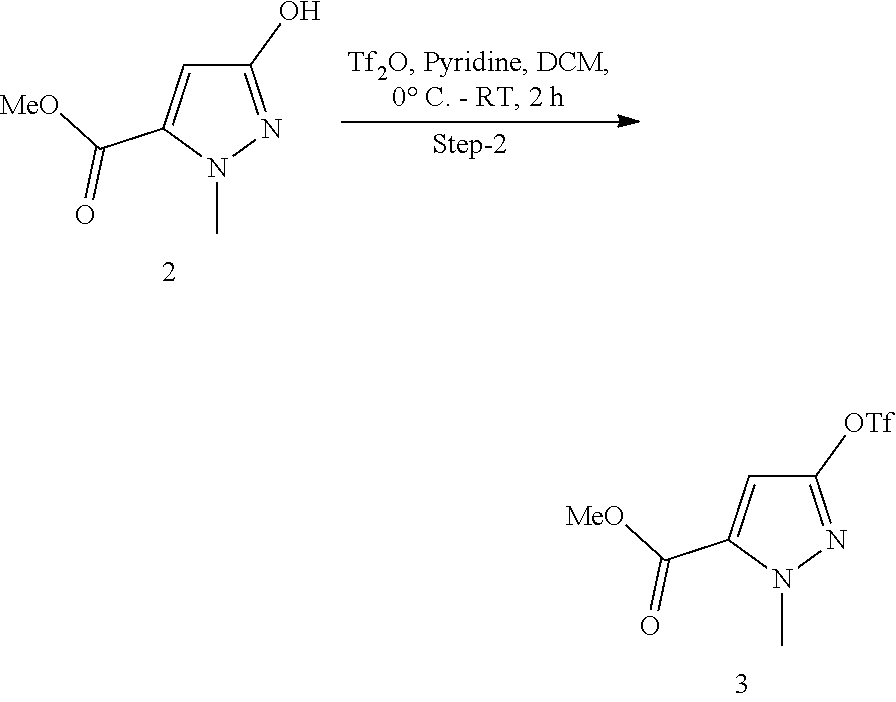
C1([OTf])=NN(C)C(C([MeO])=O)=C1.C1(O)=NN(C)C(C([MeO])=O)=C1
